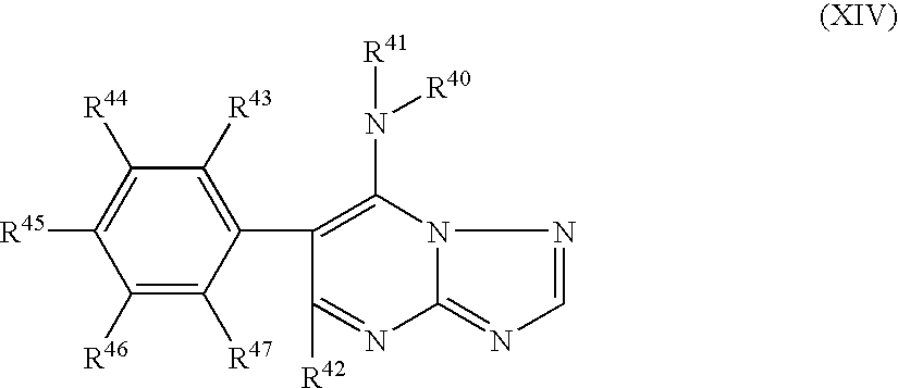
C1([R46])=C([R47])C(C2=C(N([R41])[R40])N3C(=NC=N3)N=C2[R42])=C([R43])C([R44])=C1[R45]
